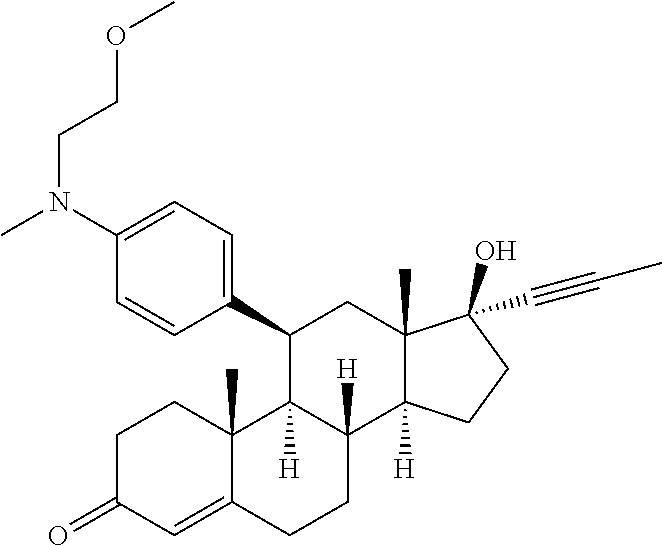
C(N(C1=CC=C(C2C3([H])C([H])(C4([H])C(C)(C(C#CC)(O)CC4)C2)CCC2=CC(=O)CCC23C)C=C1)C)COC
